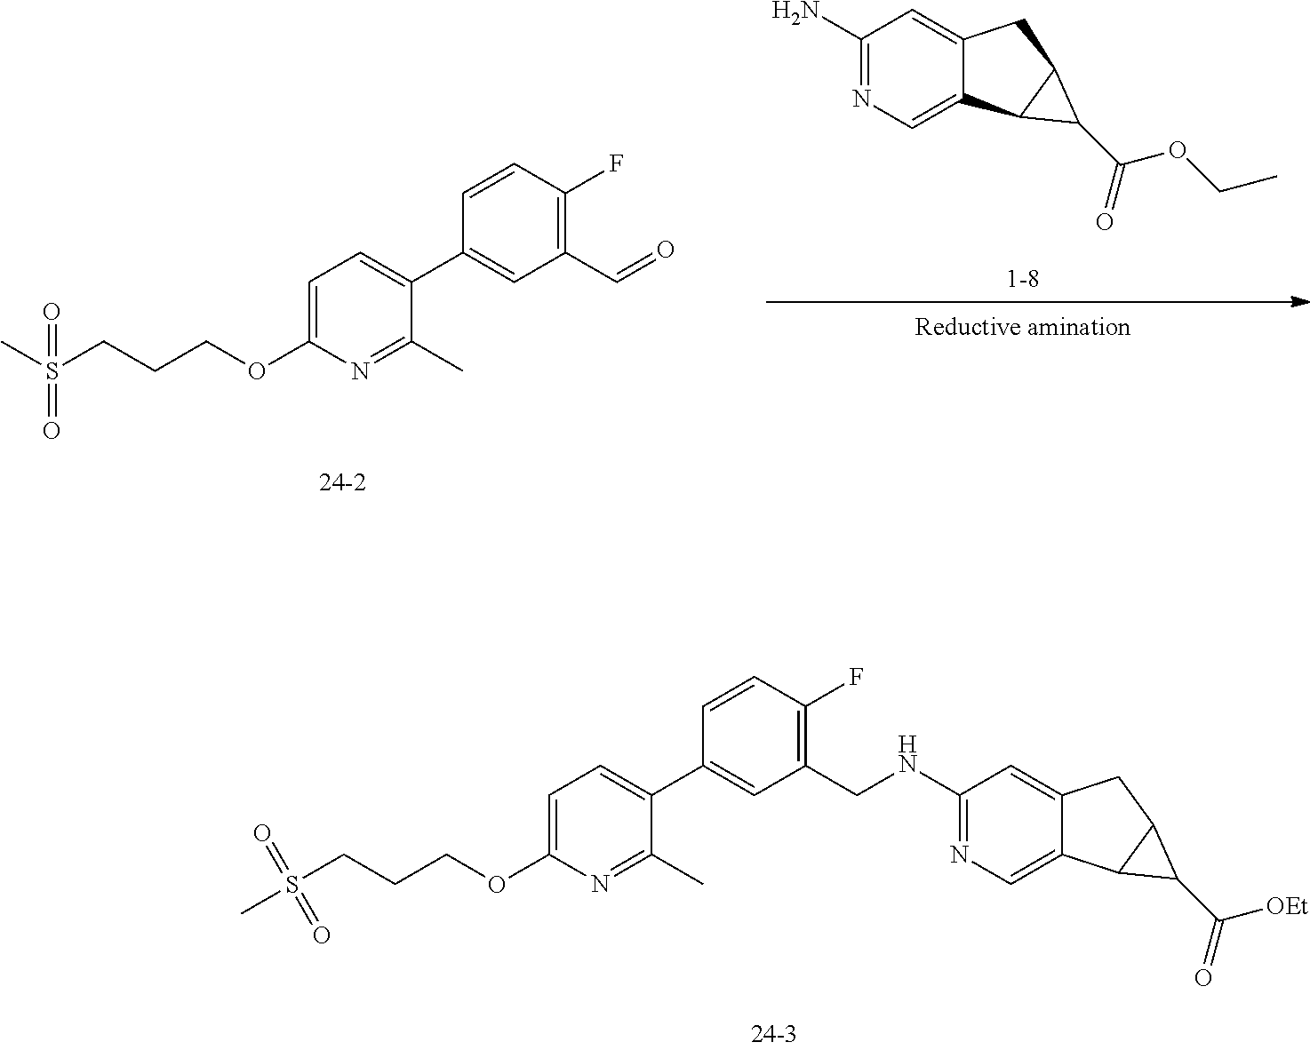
C1=C(OCCCS(=O)(=O)C)N=C(C)C(C2=CC(C=O)=C(F)C=C2)=C1.C1(N)=NC=C2C(=C1)CC1C2C1C(OCC)=O.[Reductive amination].C1=C(OCCCS(C)(=O)=O)N=C(C)C(C2=CC(CNC3=NC=C4C(=C3)CC3C4C3C(=O)[OEt])=C(F)C=C2)=C1
